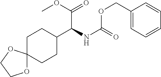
C1(C(C(OC)=O)NC(OCC2=CC=CC=C2)=O)CCC2(CC1)OCCO2
